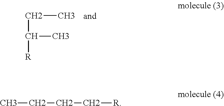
C(C([R])C)C.CCCC[R]
